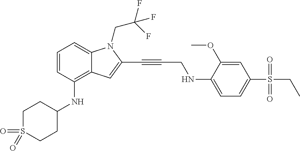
O=S1(=O)CCC(NC2=C3C(=CC=C2)N(CC(F)(F)F)C(C#CCNC2=CC=C(S(CC)(=O)=O)C=C2OC)=C3)CC1
